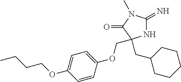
N1C(=N)N(C)C(=O)C1(CC1CCCCC1)COC1=CC=C(OCCCC)C=C1
